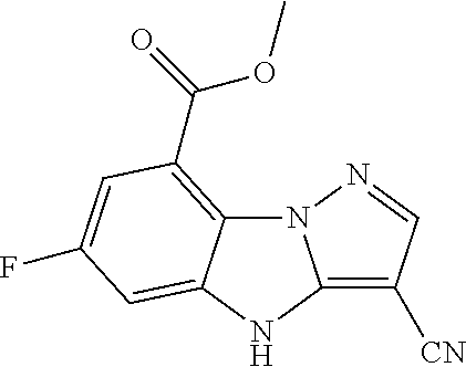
N12C3=C(C(OC)=O)C=C(F)C=C3NC1=C([CN])C=N2
